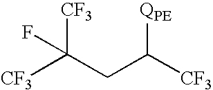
[CF3]C(CC([CF3])[QPE])([CF3])F
